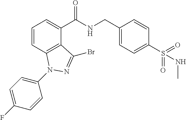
C1=CC2=C(C(C(NCC3=CC=C(S(=O)(=O)NC)C=C3)=O)=C1)C(Br)=NN2C1=CC=C(F)C=C1
